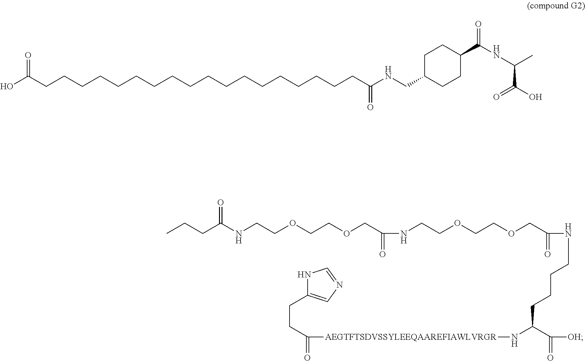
OC(CCCCCCCCCCCCCCCCCCC(=O)NCC1CCC(C(=O)NC(C(O)=O)C)CC1)=O.N1C(CCC(=O)[AEGTFTSDVSSYLEEQAAREFIAWLVRGR]NC(C(=O)[OH])CCCCNC(COCCOCCNC(COCCOCCNC(CCC)=O)=O)=O)=CN=C1
